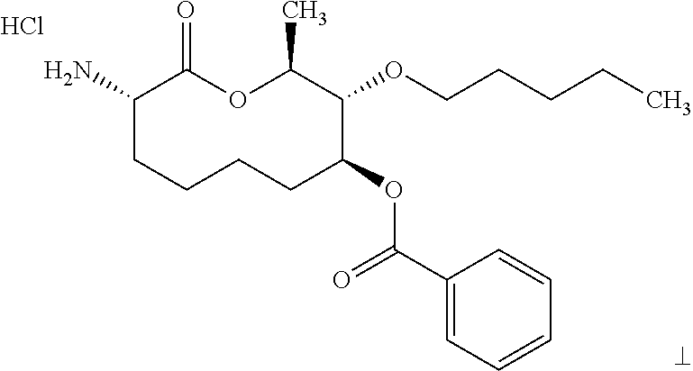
NC1CCCCC(OC(=O)C2=CC=CC=C2)C(OCCCCC)C(C)OC1=O.Cl
